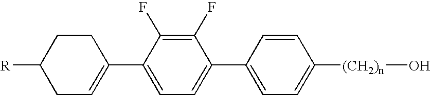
C1(F)=C(F)C(C2=CCC([R])CC2)=CC=C1C1=CC=C([(CH2)n]O)C=C1
